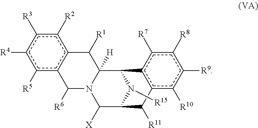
c1([R5])c2c(c([R2])c([R3])c1[R4])C([R1])C1([H])N(C2[R6])C([X])C2N([R15])C1c1c(c([R10])c([R9])c([R8])c1[R7])C2[R11]
